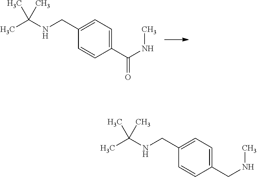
C1(C(NC)=O)=CC=C(CNC(C)(C)C)C=C1.C1(CNC)=CC=C(CNC(C)(C)C)C=C1
